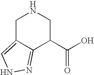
C1C2=CNN=C2C(C(O)=O)CN1
